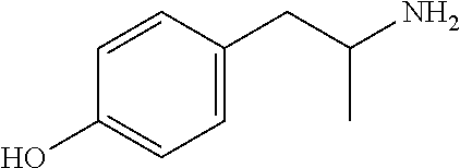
C1=C(CC(C)N)C=CC(O)=C1
